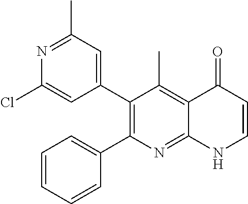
N1=C(C)C=C(C2=C(C3=CC=CC=C3)N=C3C(=C2C)C(=O)C=CN3)C=C1Cl
